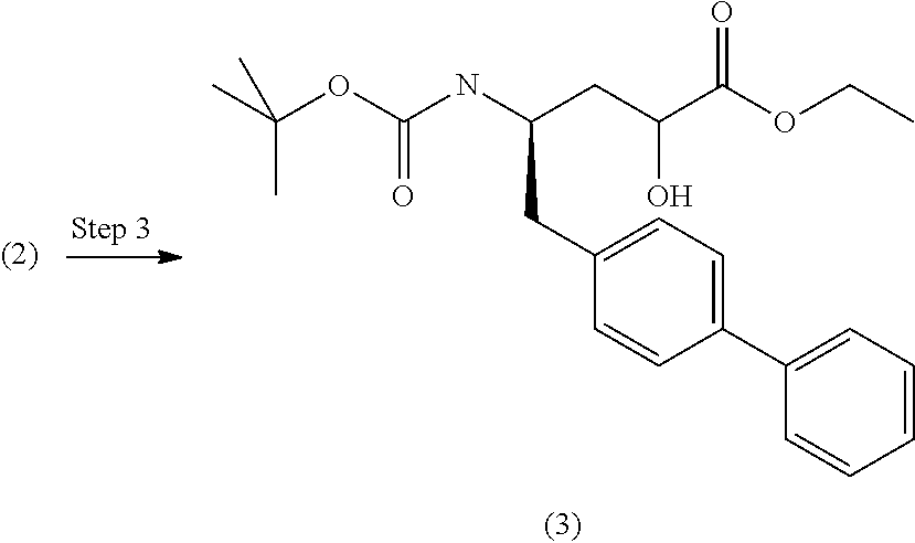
C1(CC(NC(OC(C)(C)C)=O)CC(C(OCC)=O)O)=CC=C(C2=CC=CC=C2)C=C1
